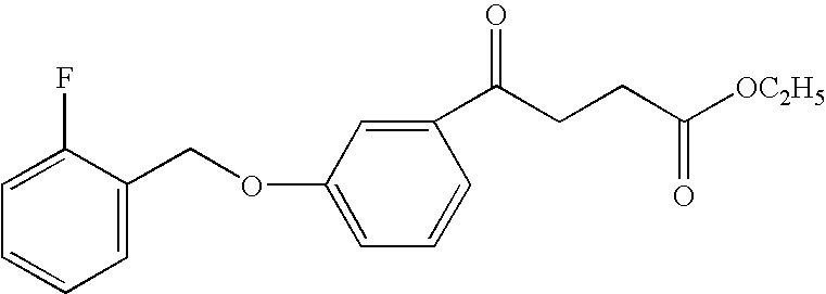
C1=C(OCC2=CC=CC=C2F)C=C(C(CCC([OC2H5])=O)=O)C=C1
